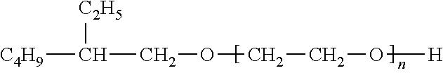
[C4H9]C([C2H5])COCCO[H]
